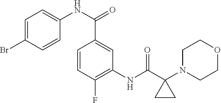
C1(NC(C2(N3CCOCC3)CC2)=O)=C(F)C=CC(C(NC2=CC=C(Br)C=C2)=O)=C1
